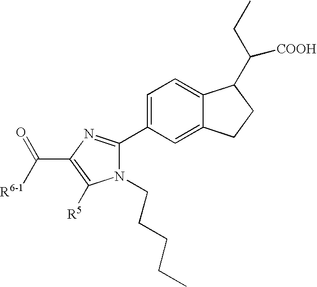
[R6-1]C(=O)C1=C([R5])N(CCCCC)C(C2=CC=C3C(=C2)CCC3C(CC)[COOH])=N1
